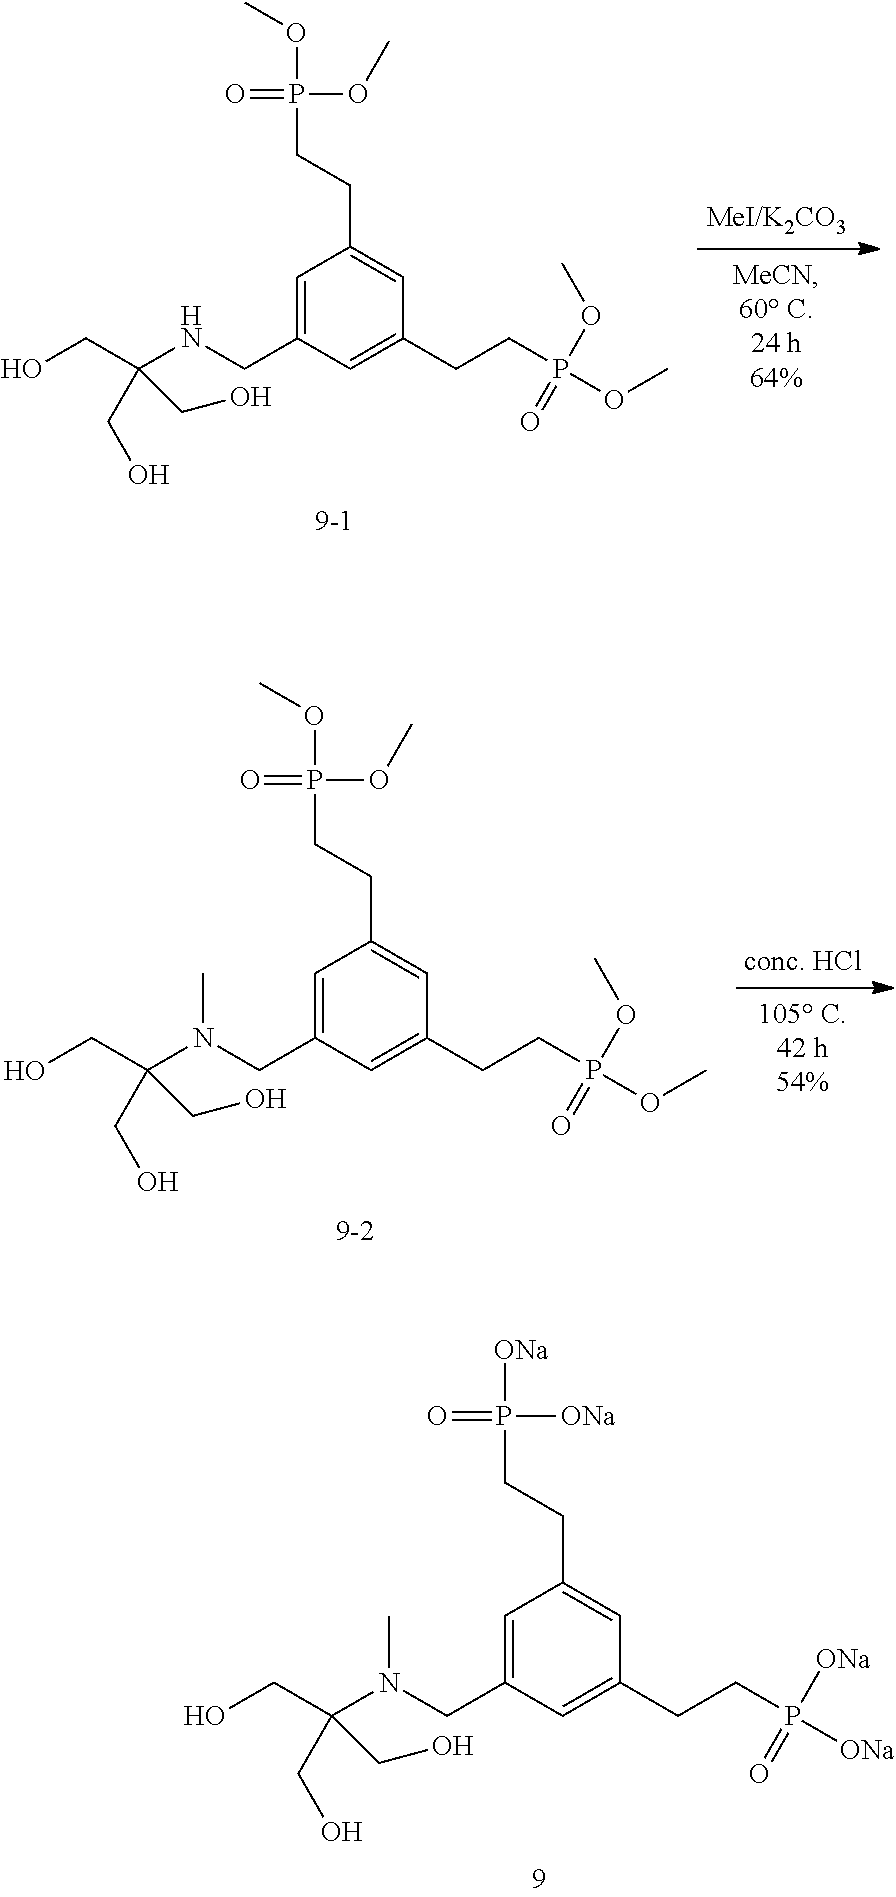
C1=C(CNC(CO)(CO)CO)C=C(CCP(OC)(=O)OC)C=C1CCP(OC)(OC)=O.C1=C(CN(C(CO)(CO)CO)C)C=C(CCP(OC)(=O)OC)C=C1CCP(OC)(OC)=O.C1=C(CN(C(CO)(CO)CO)C)C=C(CCP([ONa])(=O)[ONa])C=C1CCP([ONa])([ONa])=O
